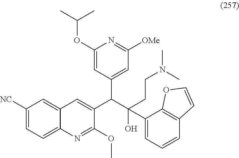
C1([NC])=CC=C2C(=C1)C=C(C(C(CCN(C)C)(O)C1=CC=CC3=C1OC=C3)C1=CC([OMe])=NC(OC(C)C)=C1)C(OC)=N2
